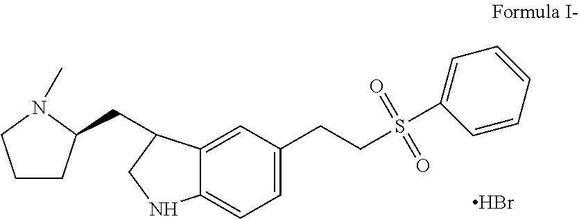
Br.C(CS(=O)(=O)C1=CC=CC=C1)C1=CC=C2C(=C1)C(CC1CCCN1C)CN2
